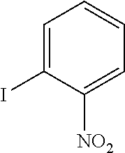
C1=C(I)C([NO2])=CC=C1
